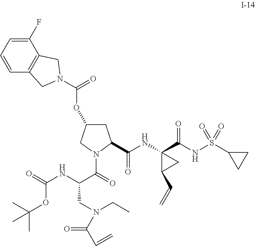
C1(F)=CC=CC2=C1CN(C(=O)OC1CC(C(=O)NC3(C(NS(C4CC4)(=O)=O)=O)C(C=C)C3)N(C(=O)C(NC(=O)OC(C)(C)C)CN(CC)C(C=C)=O)C1)C2
